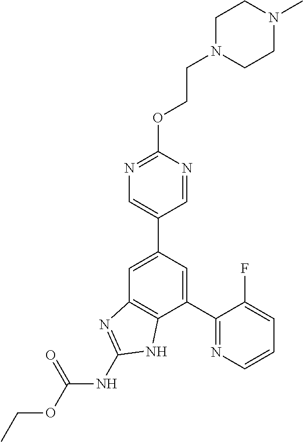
C1(C2=NC=CC=C2F)=CC(C2=CN=C(OCCN3CCN(C)CC3)N=C2)=CC2=C1NC(NC(OCC)=O)=N2
